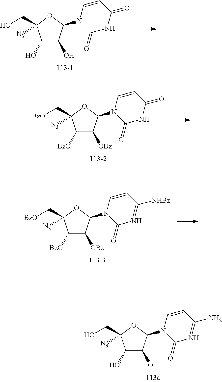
C1(O)C(O)C(N2C(=O)NC(=O)C=C2)OC1(CO)[N3].C1([BzO])C([OBz])C(N2C(=O)NC(=O)C=C2)OC1(C[BzO])[N3].C1([BzO])C([OBz])C(N2C(=O)N=C([NHBz])C=C2)OC1(C[BzO])[N3].C1(O)C(O)C(N2C(=O)N=C(N)C=C2)OC1(CO)[N3]
